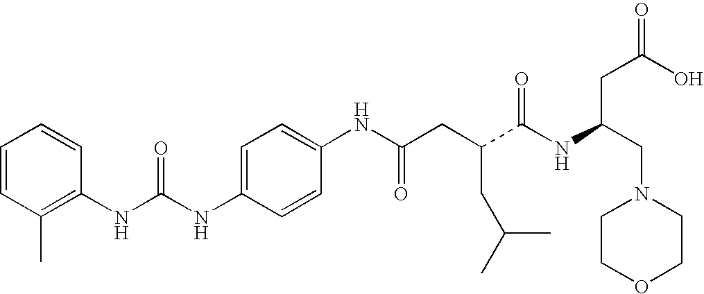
C1=C(NC(NC2=C(C)C=CC=C2)=O)C=CC(NC(CC(C(NC(CN2CCOCC2)CC(=O)O)=O)CC(C)C)=O)=C1
